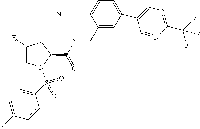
C(C1=CC(C2=CN=C(C(F)(F)F)N=C2)=CC=C1C#N)NC(C1CC(F)CN1S(=O)(=O)C1=CC=C(F)C=C1)=O
